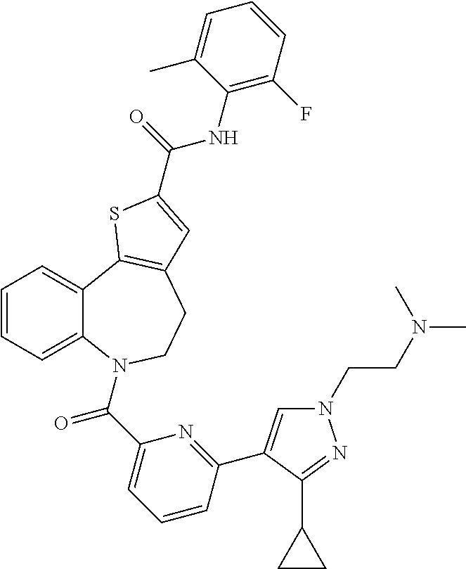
N1(CCN(C)C)C=C(C2=NC(C(=O)N3C4=CC=CC=C4C4=C(CC3)C=C(C(=O)NC3=C(F)C=CC=C3C)S4)=CC=C2)C(C2CC2)=N1
